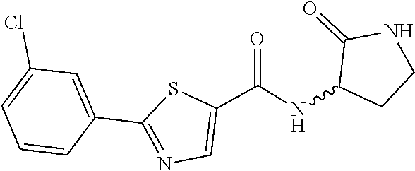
C1=CC(C2=NC=C(C(NC3CCNC3=O)=O)S2)=CC(Cl)=C1
